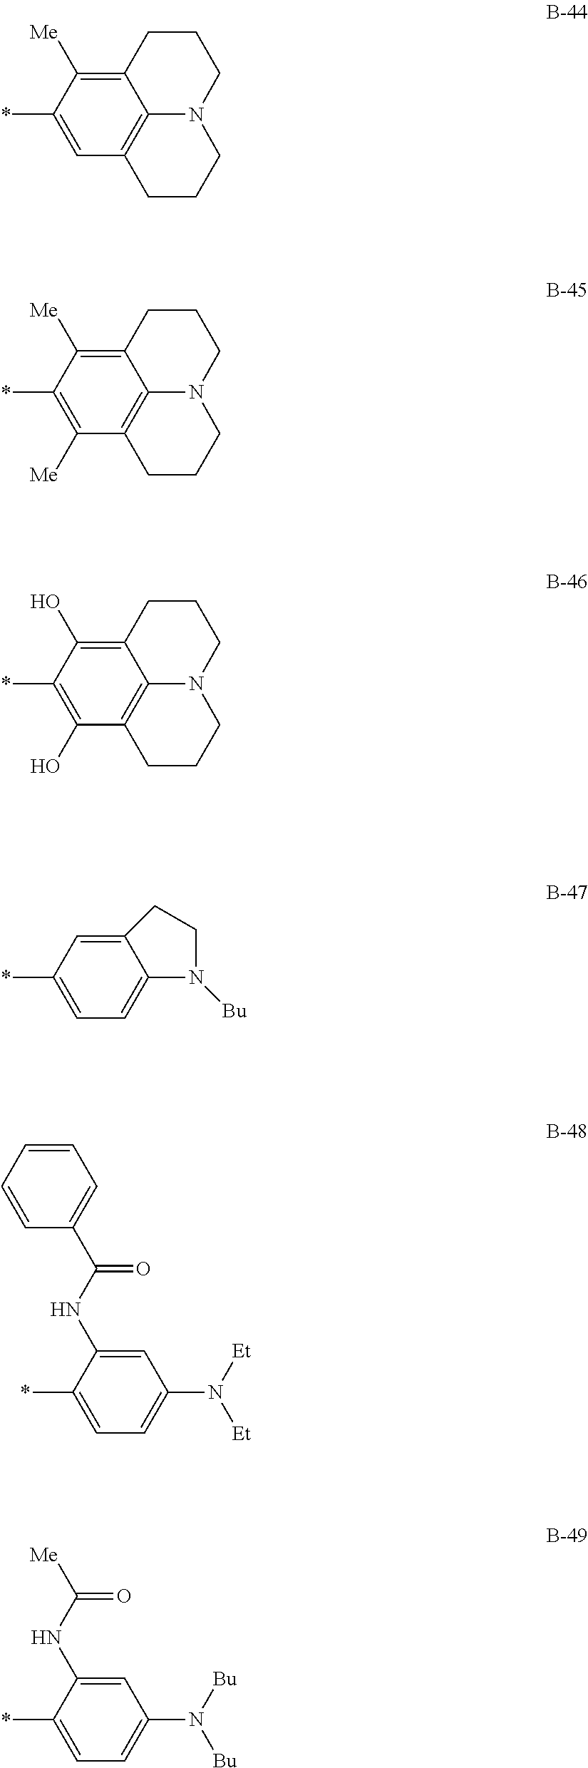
C12=C([Me])C(*)=CC3=C1N(CCC2)CCC3.C12=C([Me])C(*)=C([Me])C3=C1N(CCC2)CCC3.C12=C(O)C(*)=C(O)C3=C1N(CCC2)CCC3.C12=CC(*)=CC=C1N([Bu])CC2.C1=C(NC(C2=CC=CC=C2)=O)C(*)=CC=C1N([Et])[Et].C1=C(NC([Me])=O)C(*)=CC=C1N([Bu])[Bu]
